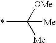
[Me]C(C)([Me])[OMe]
